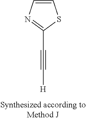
C1(C#C[H])=NC=CS1
